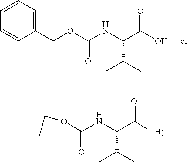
C1(COC(NC(C(O)=O)C(C)C)=O)=CC=CC=C1.O(C(NC(C([OH])=O)C(C)C)=O)C(C)(C)C
